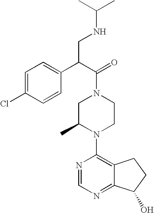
N1=CN=C2C(=C1N1CCN(C(=O)C(C3=CC=C(Cl)C=C3)CNC(C)C)CC1C)CCC2O
